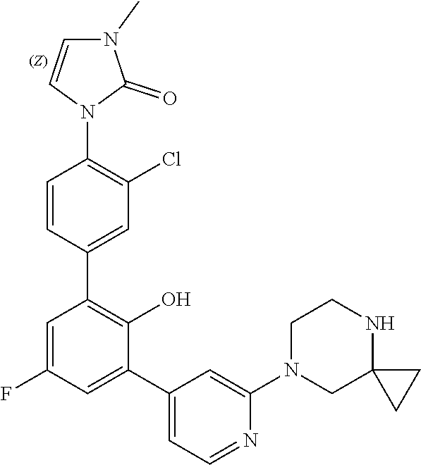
C1=CN(C2=C(Cl)C=C(C3=C(O)C(C4=CC=NC(N5CCNC6(C5)CC6)=C4)=CC(F)=C3)C=C2)C(=O)N1C
